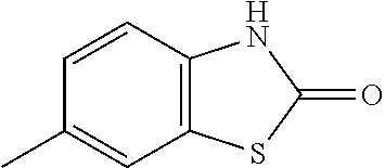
C1=CC2=C(C=C1C)SC(=O)N2
